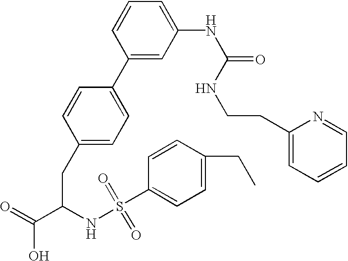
C1(CC(C(=O)O)NS(C2=CC=C(CC)C=C2)(=O)=O)=CC=C(C2=CC(NC(=O)NCCC3=CC=CC=N3)=CC=C2)C=C1
